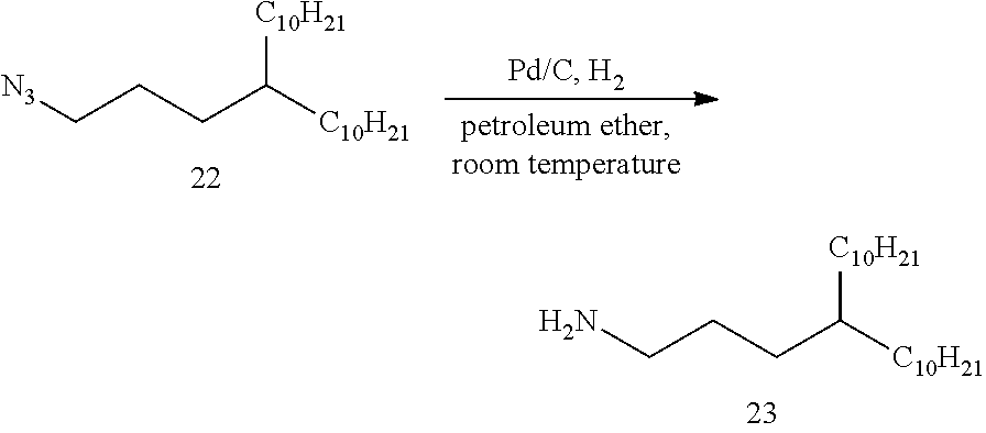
C(CCC([C10H21])[C10H21])N.C(CCC([C10H21])[C10H21])[N3]
